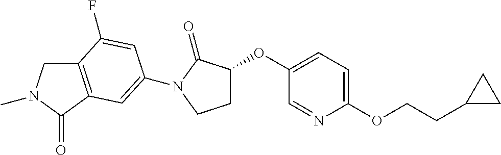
C12=C(C(=O)N(C)C1)C=C(N1C(=O)C(OC3=CC=C(OCCC4CC4)N=C3)CC1)C=C2F
